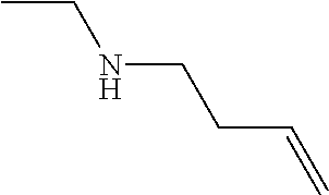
CCNCCC=C
